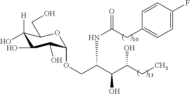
C1([H])(O)C(O)C(O)C(OCC(C(C(CC)O)O)NC(CC2=CC=C(F)C=C2)=O)OC1CO
